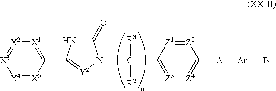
[X4]1=[X5]C(C2=[Y2]N(C([R3])([R2])C3=[Z3][Z4]=C([A][Ar]B)[Z2]=[Z1]3)C(=O)N2)=[X1][X2]=[X3]1
